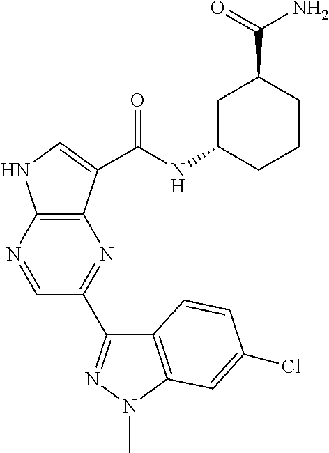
C1=NC2=C(N=C1C1=NN(C)C3=C1C=CC(Cl)=C3)C(C(NC1CC(C(N)=O)CCC1)=O)=CN2
